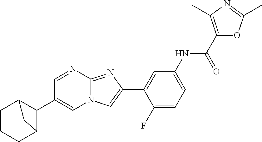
C1=NC2=NC(C3=CC(NC(C4=C(C)N=C(C)O4)=O)=CC=C3F)=CN2C=C1C1C2CCCC1C2
